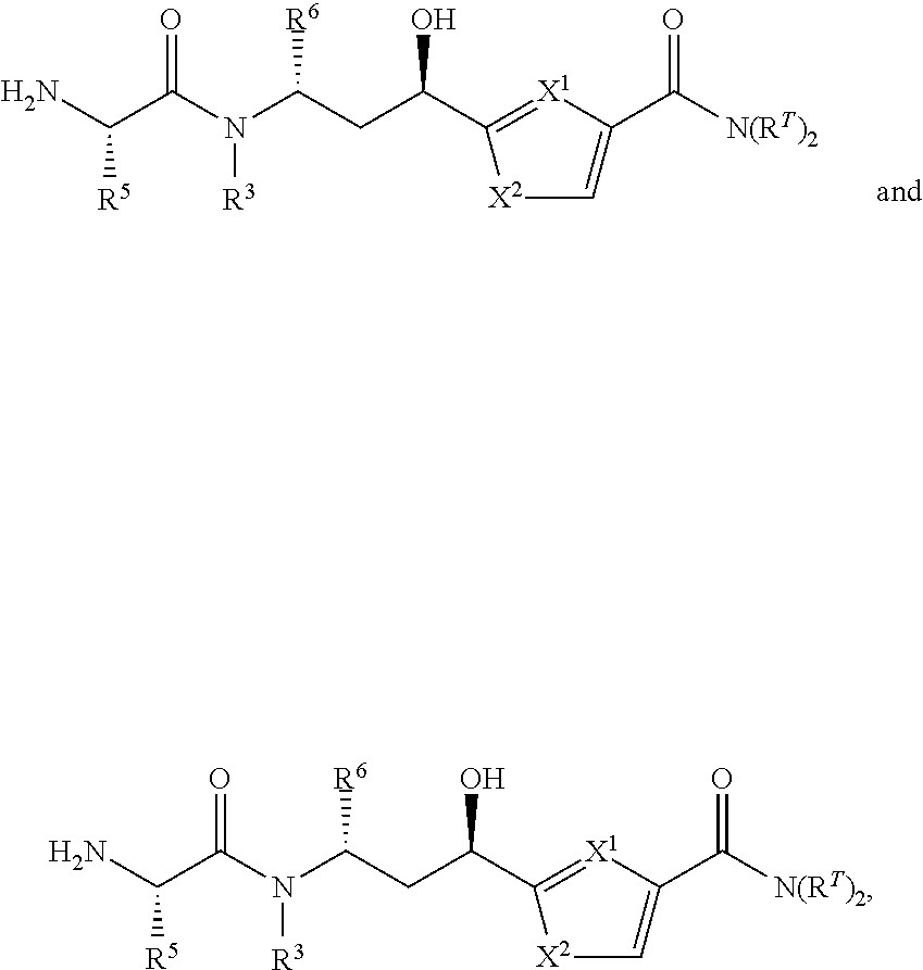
NC(C(N(C(CC(C1=[X1]C(C([N(RT)2])=O)=C[X2]1)O)[R6])[R3])=O)[R5].NC(C(N(C(CC(C1=[X1]C(C([N(RT)2])=O)=C[X2]1)O)[R6])[R3])=O)[R5]
